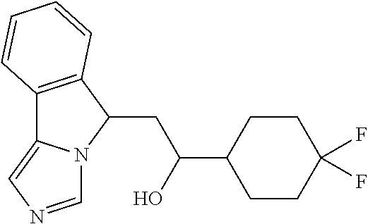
C12=C(C(CC(C3CCC(F)(F)CC3)O)N3C1=CN=C3)C=CC=C2
